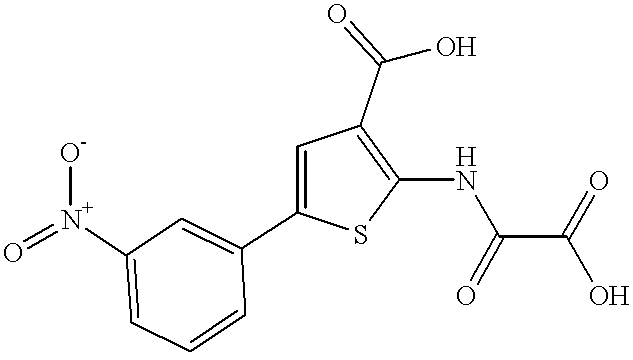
C1=C(C2=CC([N+](=O)[O-])=CC=C2)SC(NC(C(O)=O)=O)=C1C(=O)O
